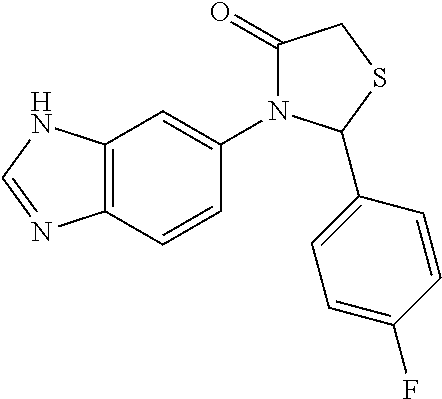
C1(=O)N(C2=CC3=C(C=C2)N=CN3)C(C2=CC=C(F)C=C2)SC1
